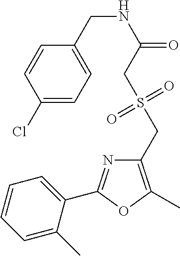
C1=C(C)C(C2=NC(CS(=O)(=O)CC(=O)NCC3=CC=C(Cl)C=C3)=C(C)O2)=CC=C1
